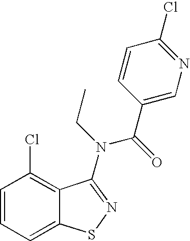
C1=CC=C2C(=C1Cl)C(N(CC)C(=O)C1=CN=C(Cl)C=C1)=NS2
